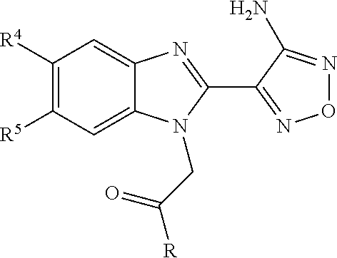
C1([R4])=C([R5])C=C2C(=C1)N=C(C1=NON=C1N)N2CC([R])=O
